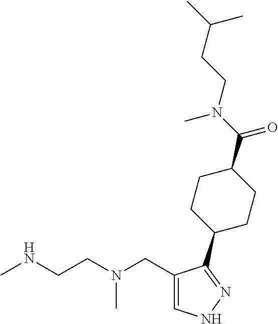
CNCCN(CC1=CNN=C1C1CCC(C(=O)N(CCC(C)C)C)CC1)C
